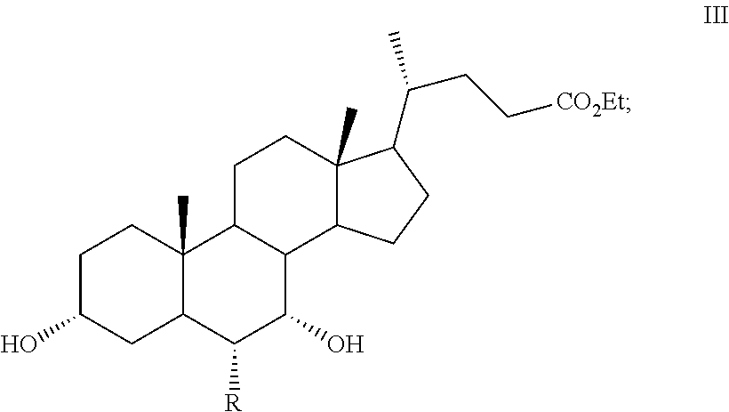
C1C(O)CC2C(C)(C1)C1C(C(O)C2[R])C2C(C)(CC1)C(C(CC[CO2Et])C)CC2
